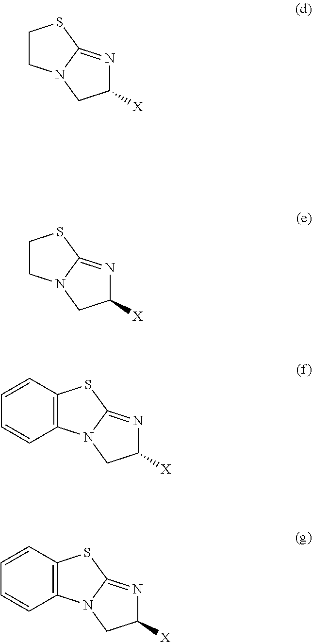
C1CN2C(=NC([X])C2)S1.C1CN2C(=NC([X])C2)S1.C12=C(N3C(=NC([X])C3)S1)C=CC=C2.C12=C(N3C(=NC([X])C3)S1)C=CC=C2
